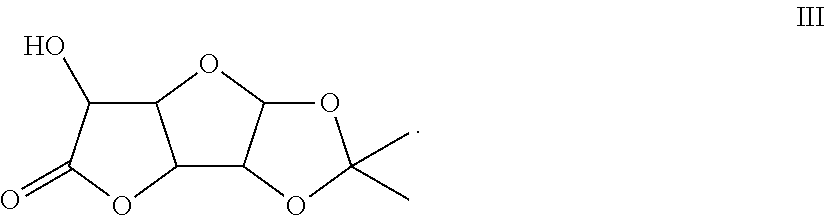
OC1C2C(OC1=O)C1C(O2)OC(C)(C)O1
